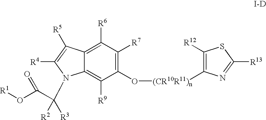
C1([R6])=C2C(=C([R9])C(O[(CR10R11)n]C3=C([R12])SC([R13])=N3)=C1[R7])N(C([R3])(C(O[R1])=O)[R2])C([R4])=C2[R5]
